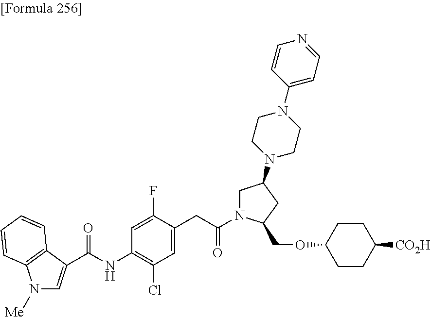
C(NC1=C(Cl)C=C(CC(N2CC(N3CCN(C4=CC=NC=C4)CC3)CC2COC2CCC([CO2H])CC2)=O)C(F)=C1)(=O)C1=CN([Me])C2=C1C=CC=C2
